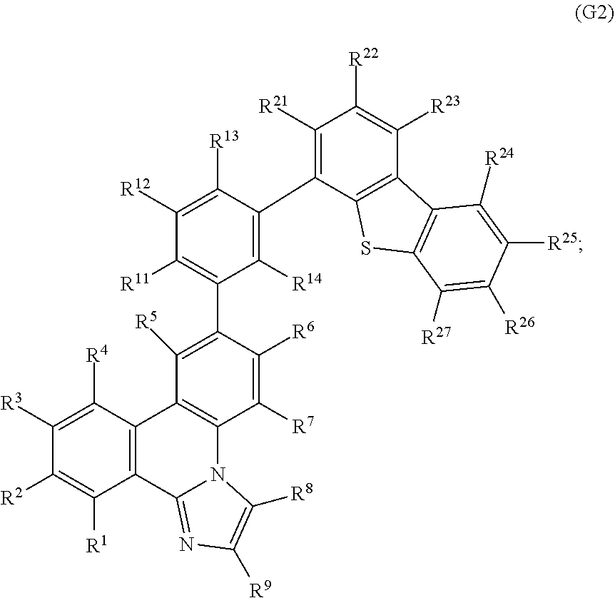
C12=C(C([R4])=C([R3])C([R2])=C1[R1])C1=C(N3C2=NC([R9])=C3[R8])C([R7])=C([R6])C(C2=C([R11])C([R12])=C([R13])C(C3=C([R21])C([R22])=C([R23])C4=C3SC3=C4C([R24])=C([R25])C([R26])=C3[R27])=C2[R14])=C1[R5]
